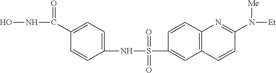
C1(S(NC2=CC=C(C(NO)=O)C=C2)(=O)=O)=CC2=C(C=C1)N=C(N([Et])[Me])C=C2
